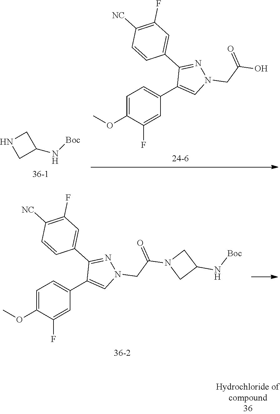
C1=C(OC)C(F)=CC(C2=CN(CC(O)=O)N=C2C2=CC(F)=C([NC])C=C2)=C1.C1(N[Boc])CNC1.C1=C(OC)C(F)=CC(C2=CN(CC(N3CC(N[Boc])C3)=O)N=C2C2=CC(F)=C([NC])C=C2)=C1
